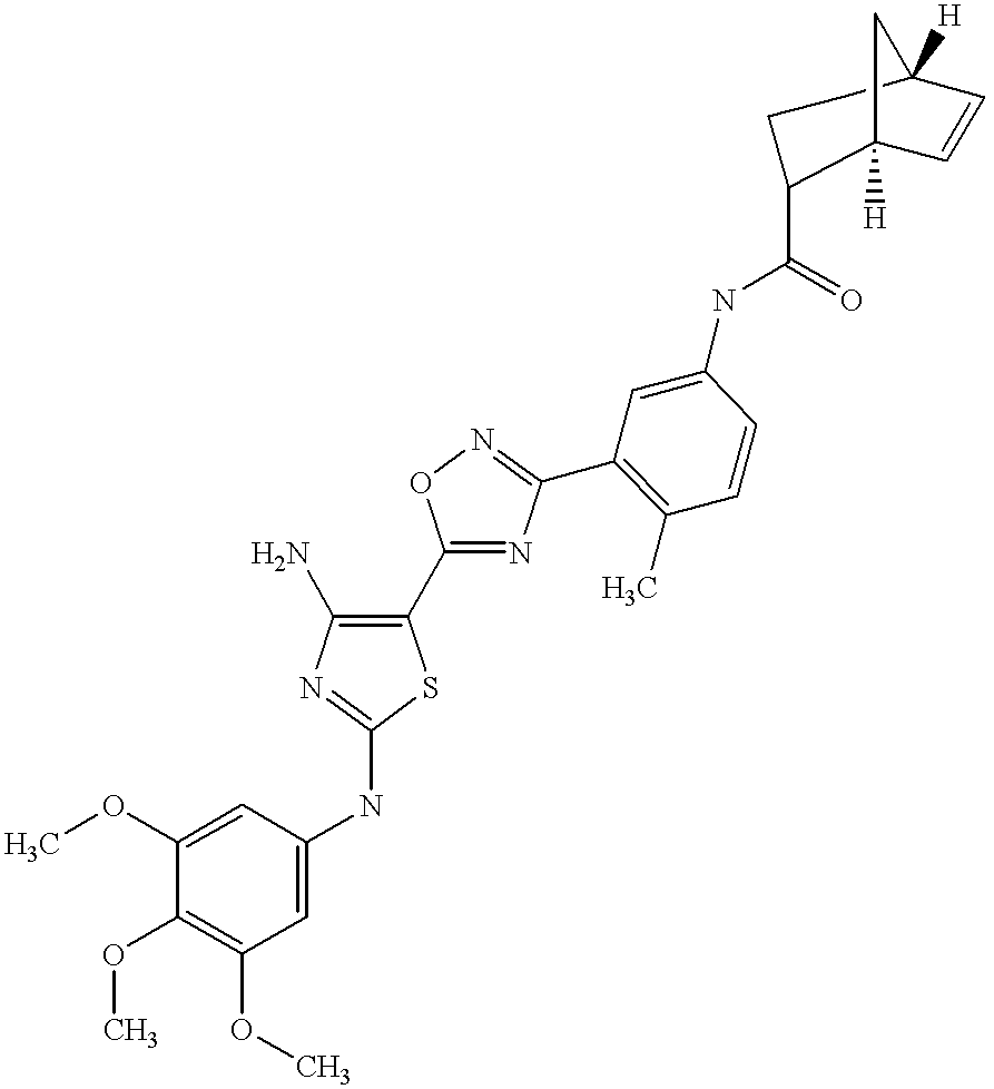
C12([H])C=CC([H])(CCC1C(NC1=CC(C3=NOC(C4=C(N)N=C(NC5=CC(OC)=C(OC)C(OC)=C5)S4)=N3)=C(C)C=C1)=O)C2
